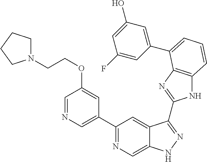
C1(C2=NC=C3C(=C2)C(C2=NC4=C(N2)C=CC=C4C2=CC(O)=CC(F)=C2)=NN3)=CN=CC(OCCN2CCCC2)=C1
